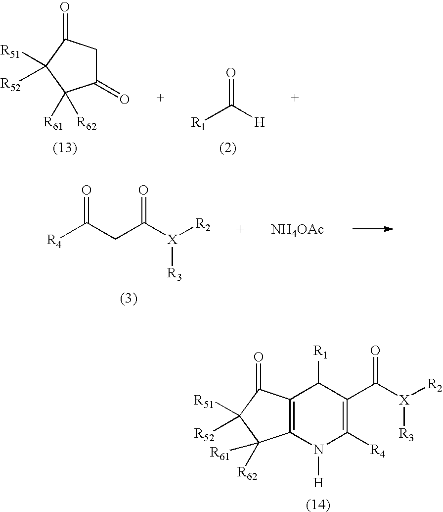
O=C(CC([X]([R2])[R3])=O)[R4].[NH4OAc].O=C([H])[R1].C1(=O)CC(=O)C([R51])([R52])C1([R61])[R62].N1([H])C([R4])=C(C([X]([R2])[R3])=O)C([R1])C2=C1C([R62])([R61])C([R51])([R52])C2=O
